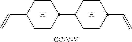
[H].[H].C1CC(C2CCC(C=C)CC2)CCC1C=C.[CC-V-V]
